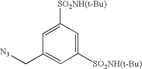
C1([SO2NH(t-Bu)])=CC(C[N3])=CC([SO2NH(t-Bu)])=C1
